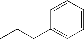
C1=CC(CCC)=CC=C1
